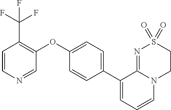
C1(C2=CC=C(OC3=C(C(F)(F)F)C=CN=C3)C=C2)=CC=CN2C1=NS(=O)(=O)CC2
